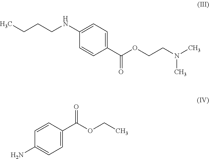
C1=CC(C(OCCN(C)C)=O)=CC=C1NCCCC.C1(N)=CC=C(C(OCC)=O)C=C1
